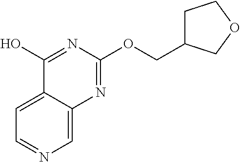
C1=C2C(=CN=C1)N=C(OCC1CCOC1)N=C2O
